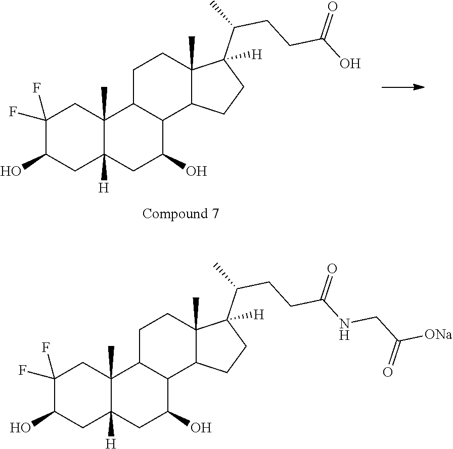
C1(F)(F)C(O)CC2([H])C(C)(C1)C1C(C(O)C2)C2C(C)(CC1)C(C(C)CCC(O)=O)([H])CC2.C1(F)(F)C(O)CC2([H])C(C)(C1)C1C(C(O)C2)C2C(C)(CC1)C(C(C)CCC(NCC([ONa])=O)=O)([H])CC2
